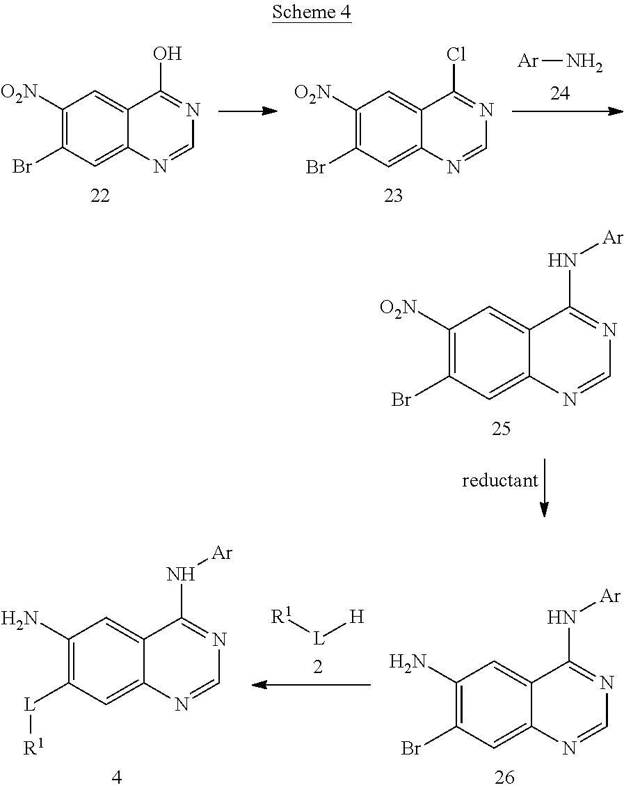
[Ar]N.C1([O2N])=C(Br)C=C2C(=C1)C(Cl)=NC=N2.C1([O2N])=C(Br)C=C2C(=C1)C(O)=NC=N2.C1([O2N])=C(Br)C=C2C(=C1)C(N[Ar])=NC=N2.C1(N)=C([L][R1])C=C2C(=C1)C(N[Ar])=NC=N2.[R1][L][H].C1(N)=C(Br)C=C2C(=C1)C(N[Ar])=NC=N2
